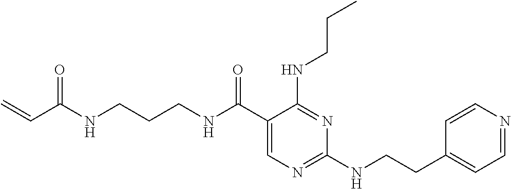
C(CCNC(C=C)=O)NC(C1=CN=C(NCCC2=CC=NC=C2)N=C1NCCC)=O
